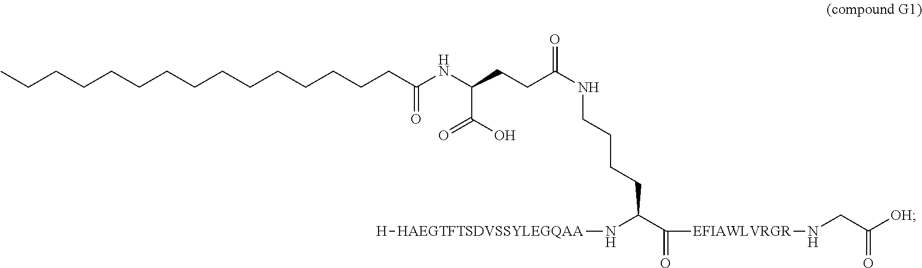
CCCCCCCCCCCCCCCC(NC(CCC(NCCCCC(C([EFIAWLVRGR]NCC([OH])=O)=O)N[HAEGTFTSDVSSYLEGQAA][H])=O)C(O)=O)=O
